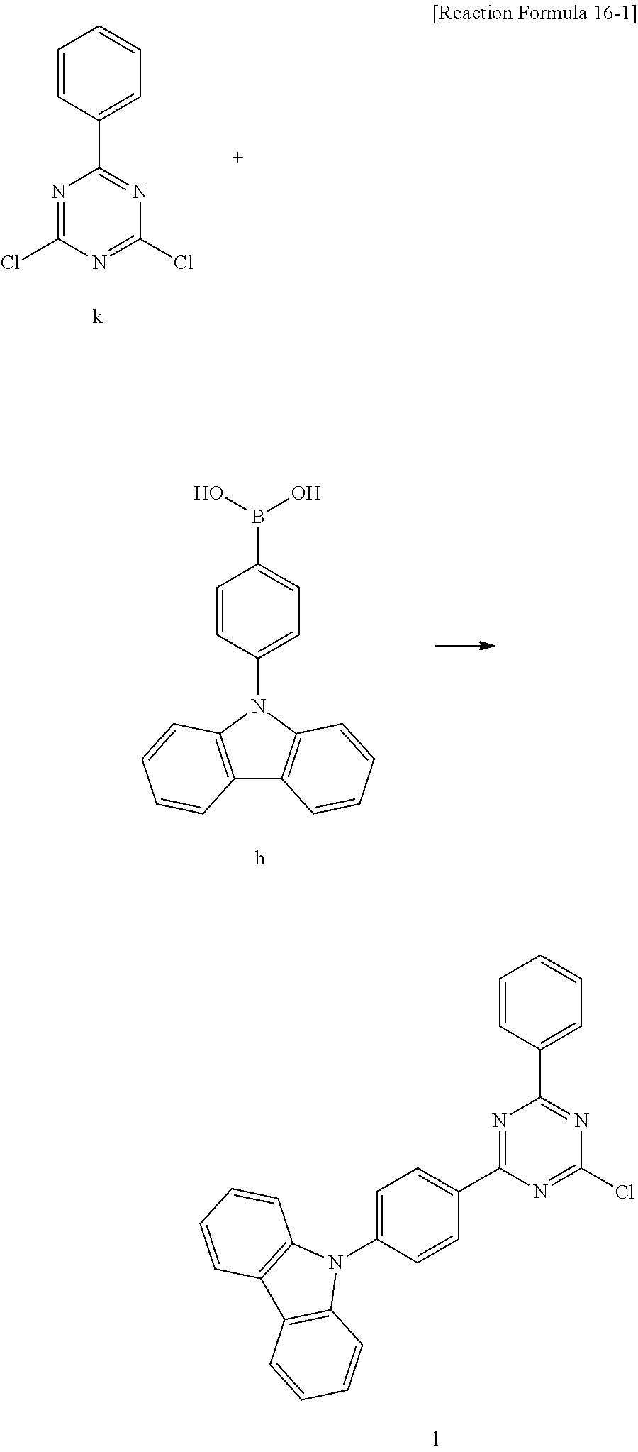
N1(C2=CC=C(B(O)O)C=C2)C2=C(C3=C1C=CC=C3)C=CC=C2.N1=C(Cl)N=C(Cl)N=C1C1=CC=CC=C1.N1=C(C2=CC=C(N3C4=C(C5=C3C=CC=C5)C=CC=C4)C=C2)N=C(Cl)N=C1C1=CC=CC=C1
